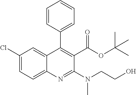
C1(Cl)=CC=C2C(=C1)C(C1=CC=CC=C1)=C(C(=O)OC(C)(C)C)C(N(C)CCO)=N2
